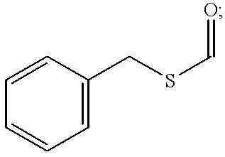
C1=C(CSC=O)C=CC=C1
